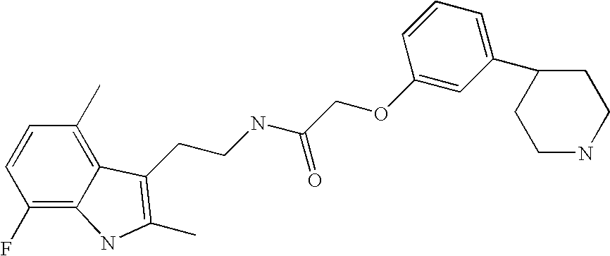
C1(F)=C2C(=C(C)C=C1)C(CCNC(COC1=CC(C3CCNCC3)=CC=C1)=O)=C(C)N2
